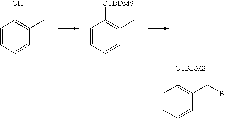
C1=CC=CC(C)=C1O.C1=CC=CC(C)=C1[OTBDMS].C1=CC=CC(CBr)=C1[OTBDMS]
